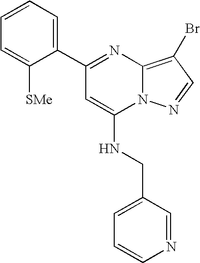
C1(C2=NC3=C(Br)C=NN3C(NCC3=CC=CN=C3)=C2)=CC=CC=C1[SMe]
